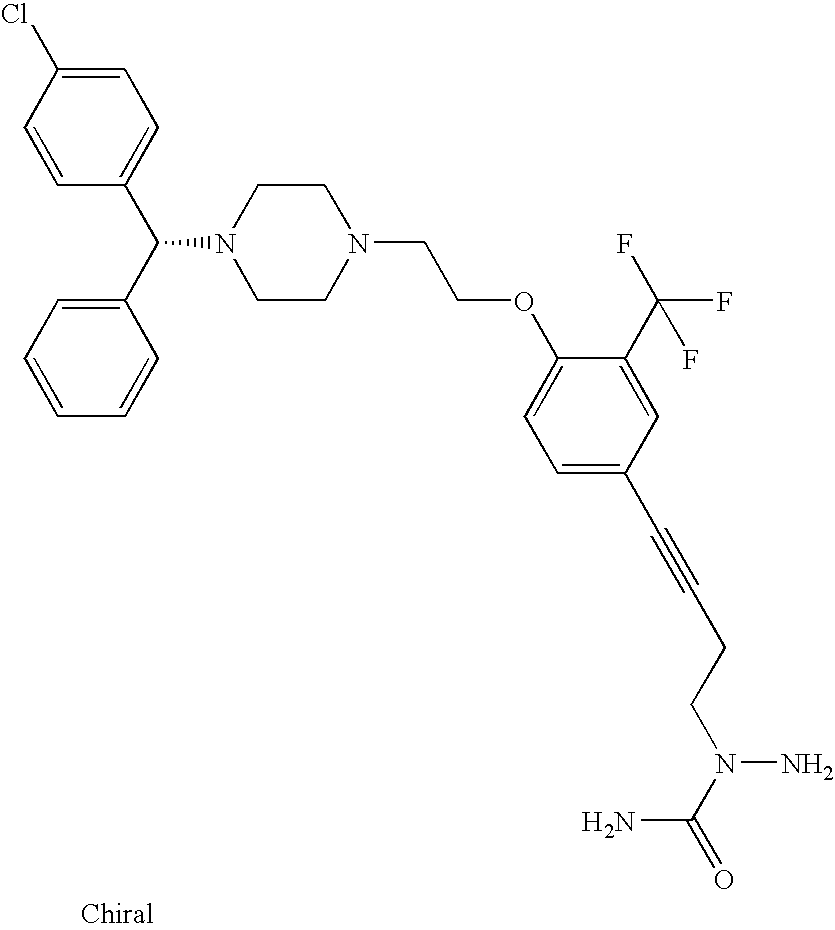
C1(C(C2=CC=CC=C2)N2CCN(CCOC3=CC=C(C#CCCN(C(=O)N)N)C=C3C(F)(F)F)CC2)=CC=C(Cl)C=C1
